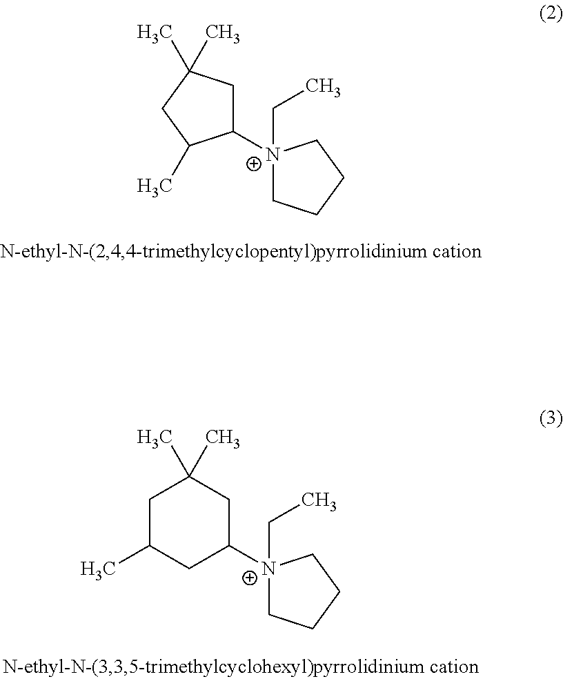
C1([N+]2(CC)CCCC2)CC(C)(C)CC1C.C1C(C)CC([N+]2(CC)CCCC2)CC1(C)C
